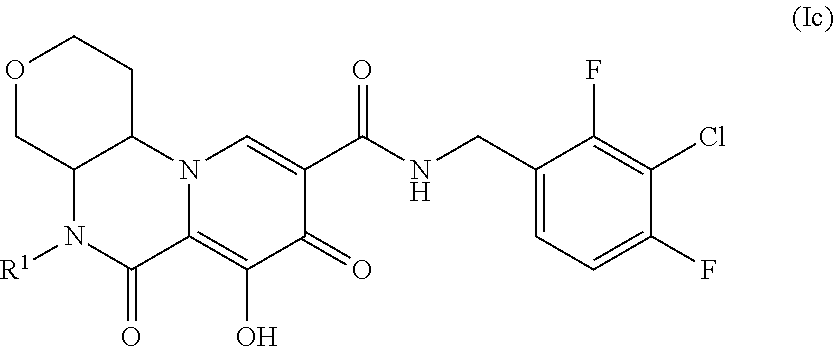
C12N([R1])C(=O)C3=C(O)C(=O)C(C(NCC4=CC=C(F)C(Cl)=C4F)=O)=CN3C1CCOC2
